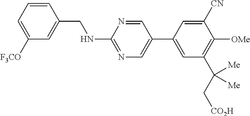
C1=CC(CNC2=NC=C(C3=CC(C(C[CO2H])([Me])[Me])=C([OMe])C([CN])=C3)C=N2)=CC([F3CO])=C1
